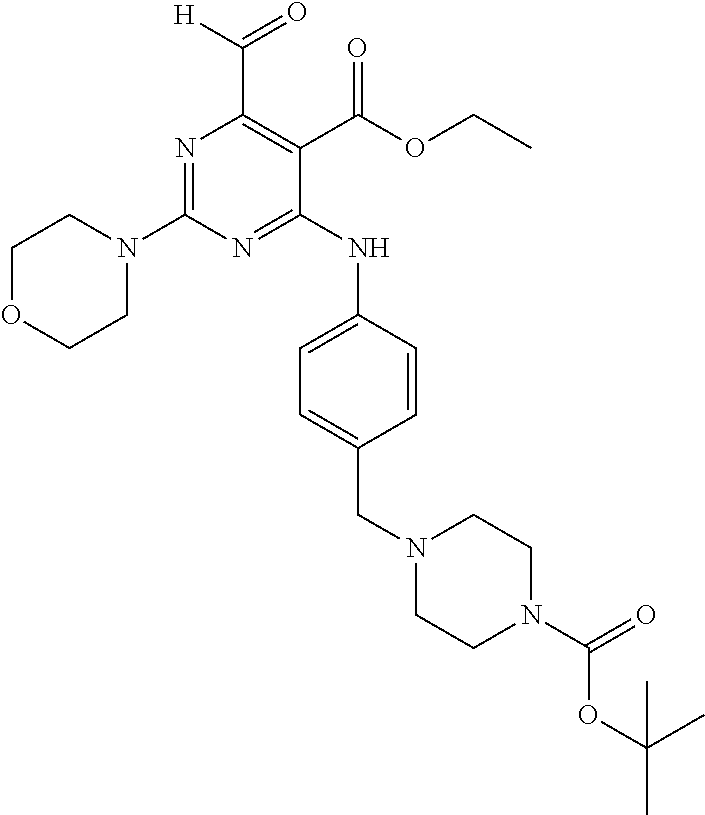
N1(C2=NC(C(=O)[H])=C(C(OCC)=O)C(NC3=CC=C(CN4CCN(C(OC(C)(C)C)=O)CC4)C=C3)=N2)CCOCC1
